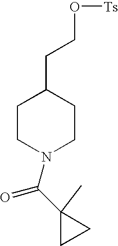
C1CN(C(C2(C)CC2)=O)CCC1CCO[Ts]
